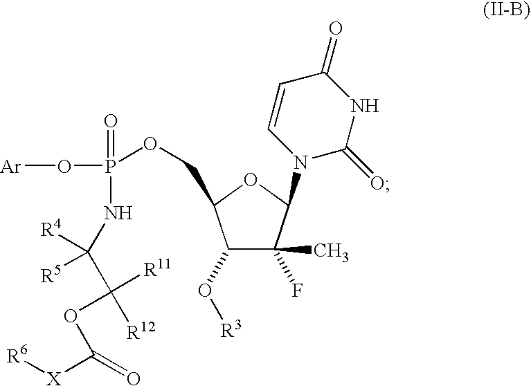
C1(O[R3])C(C)(F)C(N2C(=O)NC(=O)C=C2)OC1COP(O[Ar])(=O)NC([R4])(C([R12])([R11])OC([X][R6])=O)[R5]
